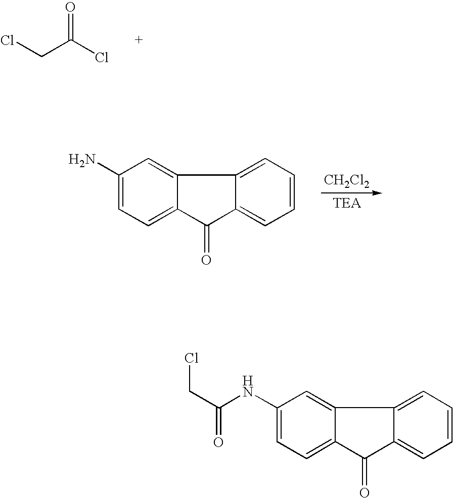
ClCC(Cl)=O.C1(N)=CC=C2C(=C1)C1=CC=CC=C1C2=O.[CH2Cl2].C1(NC(CCl)=O)=CC=C2C(=C1)C1=CC=CC=C1C2=O
